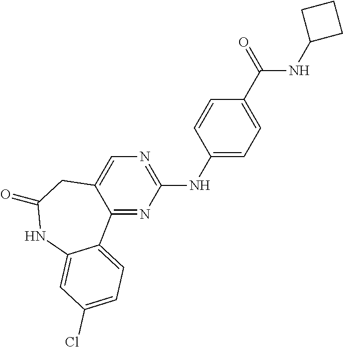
C12=NC(NC3=CC=C(C(=O)NC4CCC4)C=C3)=NC=C1CC(=O)NC1=CC(Cl)=CC=C21
